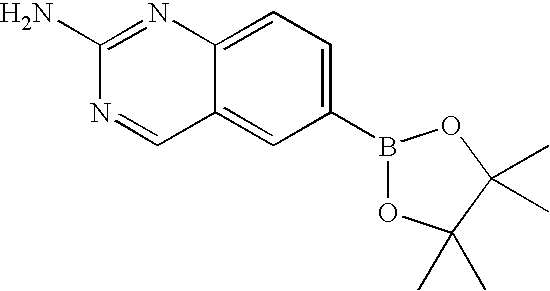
C12=CC(B3OC(C)(C)C(C)(C)O3)=CC=C1N=C(N)N=C2
